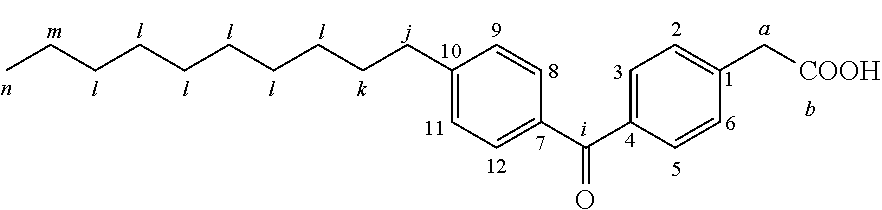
C1(CCCCCCCCCC)=CC=C(C(=O)C2=CC=C(C[COOH])C=C2)C=C1
